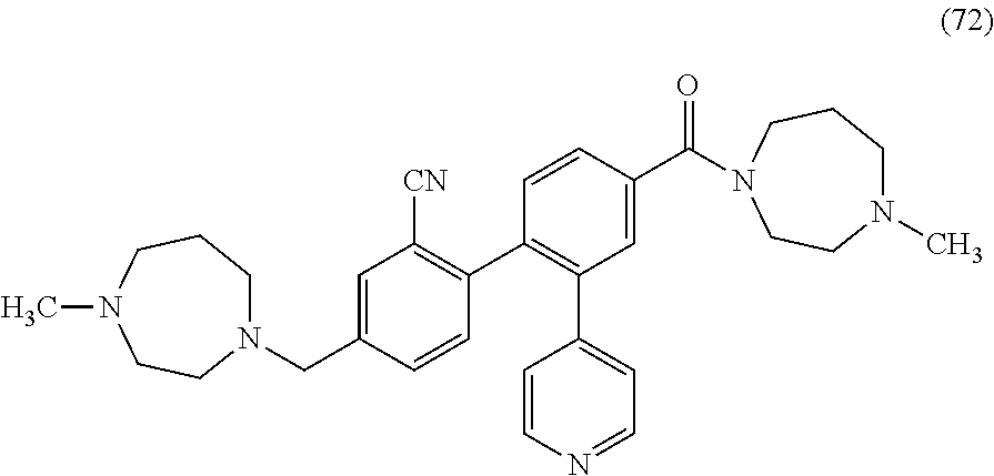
C1=C(C(=O)N2CCCN(C)CC2)C=CC(C2=C([CN])C=C(CN3CCCN(C)CC3)C=C2)=C1C1=CC=NC=C1
